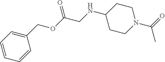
C1(COC(CNC2CCN(C(=O)C)CC2)=O)=CC=CC=C1
